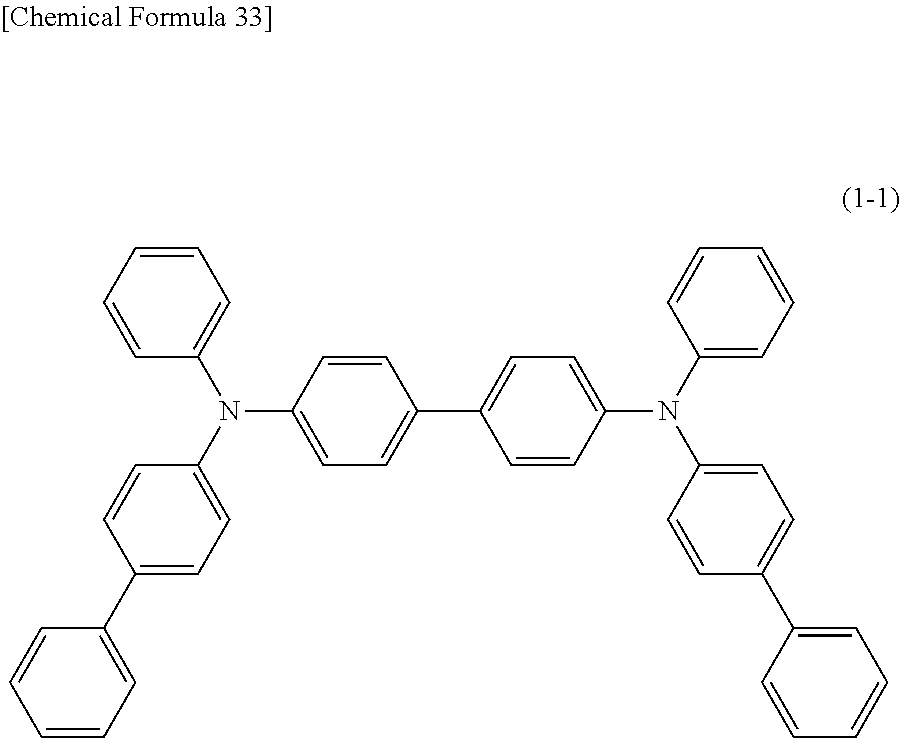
C1=CC=C(N(C2=CC=C(C3=CC=CC=C3)C=C2)C2=CC=C(C3=CC=C(N(C4=CC=CC=C4)C4=CC=C(C5=CC=CC=C5)C=C4)C=C3)C=C2)C=C1
